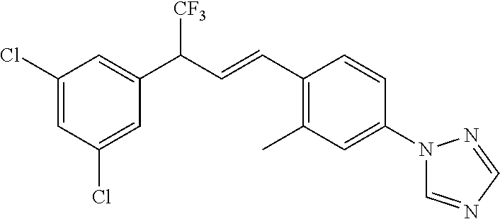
C1(Cl)=CC(Cl)=CC(C(C=CC2=C(C)C=C(N3C=NC=N3)C=C2)[CF3])=C1
